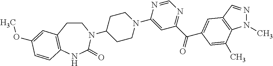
C1CC2=C(NC(=O)N1C1CCN(C3=CC(C(=O)C4=CC5=C(N(C)N=C5)C(C)=C4)=NC=N3)CC1)C=CC(OC)=C2
